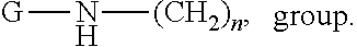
[G]N[(CH2)n]
